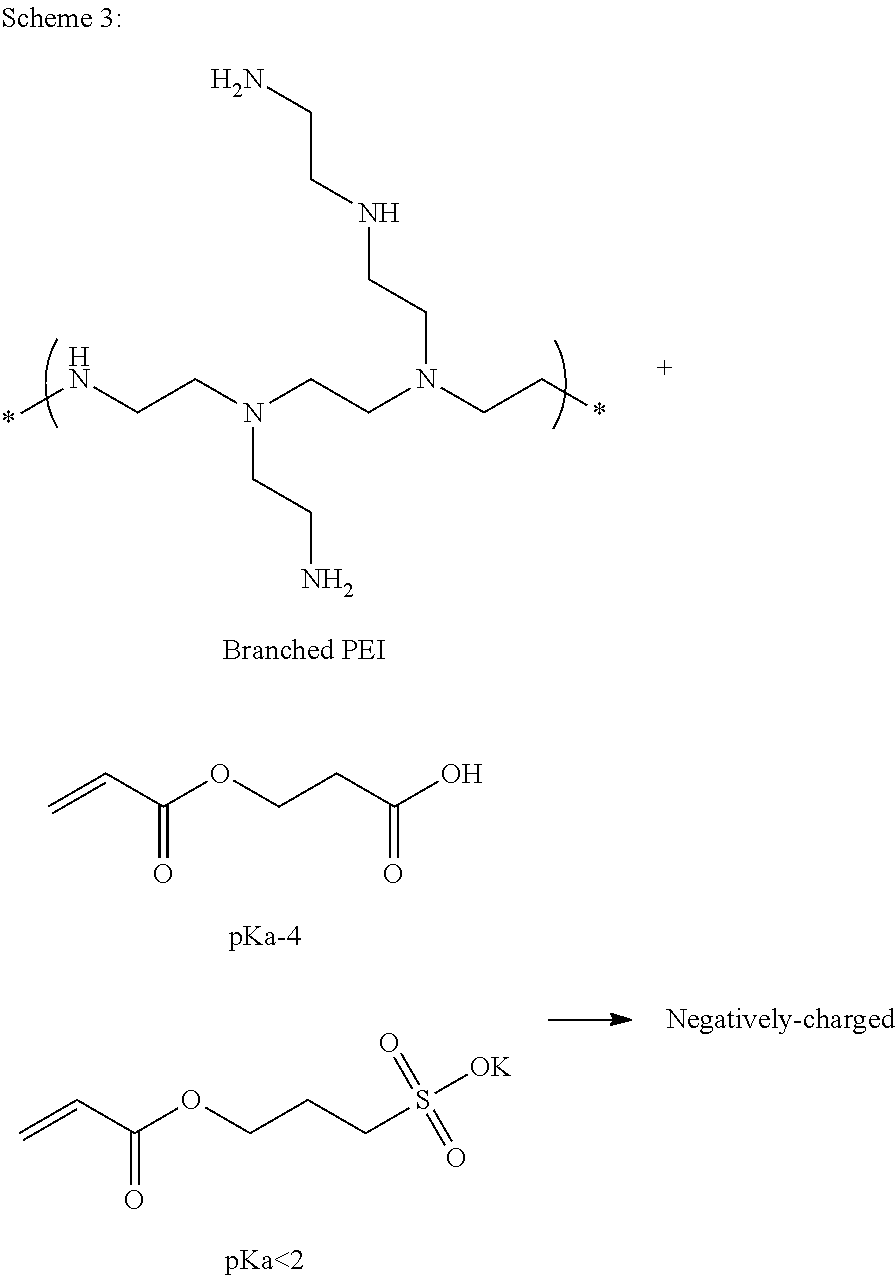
*NCCN(CCN(CC*)CCNCCN)CCN.C=CC(OCCC(O)=O)=O.C=CC(OCCCS([OK])(=O)=O)=O
